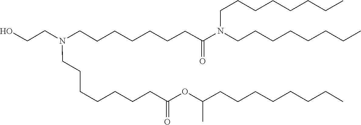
C(C(OC(CCCCCCCN(CCCCCCCC(N(CCCCCCCC)CCCCCCCC)=O)CCO)=O)C)CCCCCCC
